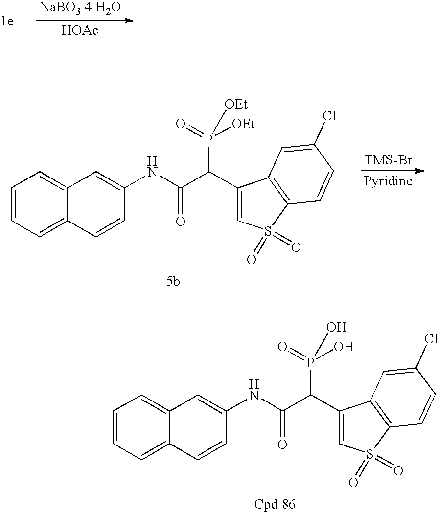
[HOAc].C1=CC=C2C(=C1)C=C(NC(=O)C(P(O)(=O)O)C1=CS(=O)(=O)C3=C1C=C(Cl)C=C3)C=C2.C1=CC=C2C(=C1)C=C(NC(=O)C(P([OEt])(=O)[OEt])C1=CS(=O)(=O)C3=C1C=C(Cl)C=C3)C=C2
